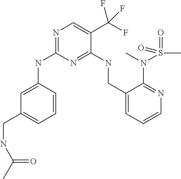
C1=C(NC2=NC=C(C(F)(F)F)C(NCC3=CC=CN=C3N(C)S(C)(=O)=O)=N2)C=CC=C1CNC(C)=O
